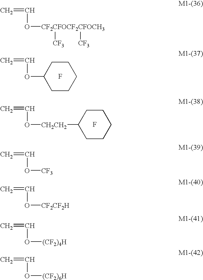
C=COC1CCCCC1.F.F.C=CO[CH2CH2]C1CCCCC1.C=CO[CF2CFOCF2CFOCH3]([CF3])[CF3].C=CO[CF3].C=CO[CF2CF2H].C=CO[(CF2)4H].C=CO[(CF2)6H]
